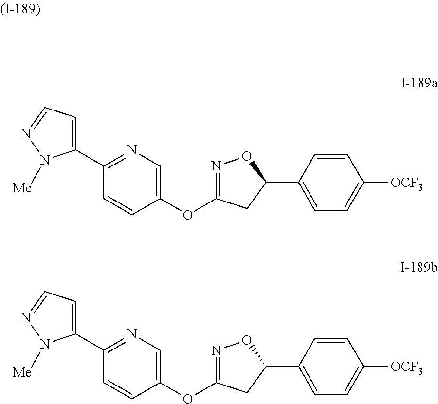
C1(C2=NC=C(OC3=NOC(C4=CC=C([OCF3])C=C4)C3)C=C2)=CC=NN1[Me].C1(C2=NC=C(OC3=NOC(C4=CC=C([OCF3])C=C4)C3)C=C2)=CC=NN1[Me]
